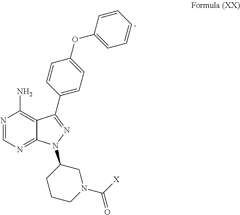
C1(OC2=CC=CC=C2)=CC=C(C2=NN(C3CCCN(C([X])=O)C3)C3=NC=NC(N)=C32)C=C1
